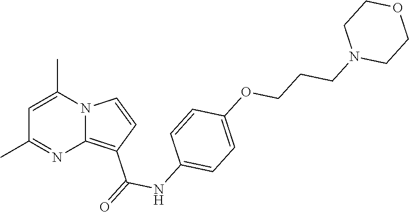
C1=C(C)N2C(=C(C(=O)NC3=CC=C(OCCCN4CCOCC4)C=C3)C=C2)N=C1C
